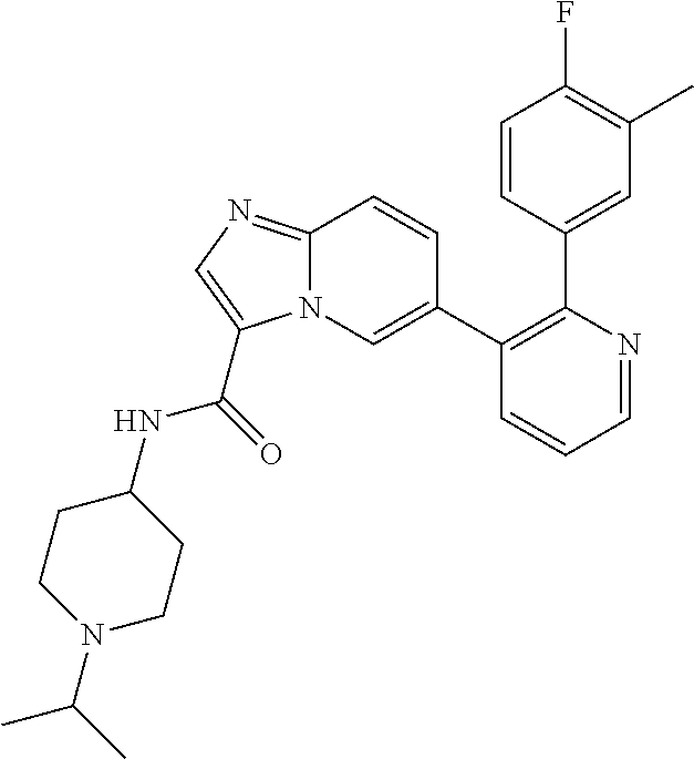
C1=NC(C2=CC(C)=C(F)C=C2)=C(C2=CN3C(=NC=C3C(=O)NC3CCN(C(C)C)CC3)C=C2)C=C1
